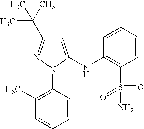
N(C1=C(S(N)(=O)=O)C=CC=C1)C1=CC(C(C)(C)C)=NN1C1=C(C)C=CC=C1
